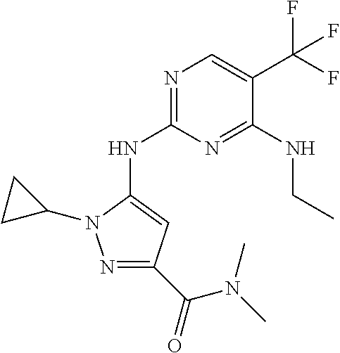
N1=C(NC2=CC(C(=O)N(C)C)=NN2C2CC2)N=C(NCC)C(C(F)(F)F)=C1
